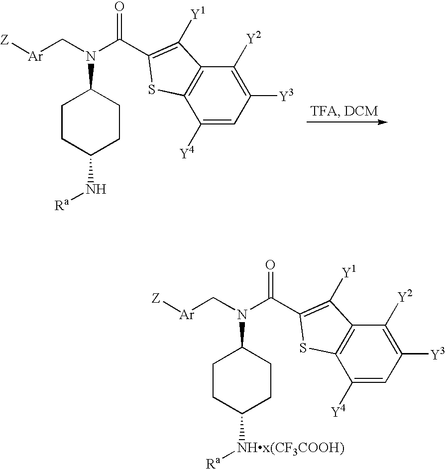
C1CC(N[Ra])CCC1N(C[Ar][Z])C(=O)C1=C([Y1])C2=C(C([Y4])=CC([Y3])=C2[Y2])S1.C1CC([NHx(CF3COOH)][Ra])CCC1N(C[Ar][Z])C(=O)C1=C([Y1])C2=C(C([Y4])=CC([Y3])=C2[Y2])S1
